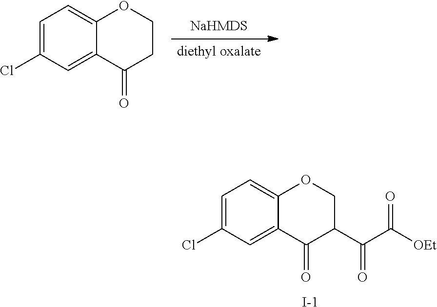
C1=C(Cl)C=C2C(=C1)OCCC2=O.C1=C(Cl)C=C2C(=C1)OCC(C(C([OEt])=O)=O)C2=O.[I-]
